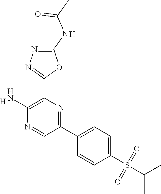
[H].C1(N)=C(C2=NN=C(NC(C)=O)O2)N=C(C2=CC=C(S(=O)(C(C)C)=O)C=C2)C=N1.[H]
